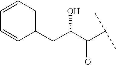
C1=CC=C(CC(C(C(C)C)=O)O)C=C1
